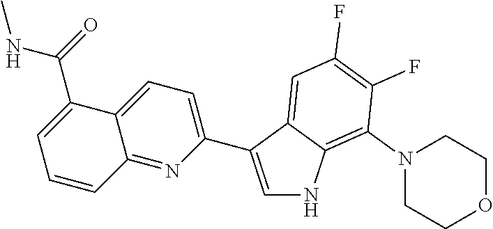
C1(C2=CNC3=C(N4CCOCC4)C(F)=C(F)C=C32)=CC=C2C(=N1)C=CC=C2C(=O)NC
